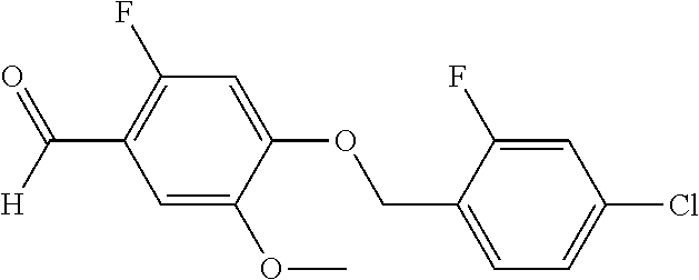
C1=C(OCC2=CC=C(Cl)C=C2F)C(OC)=CC(C(=O)[H])=C1F
